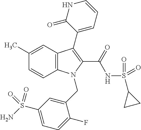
C12=C(C=C(C)C=C1)C(C1=CC=CNC1=O)=C(C(=O)NS(C1CC1)(=O)=O)N2CC1=CC(S(N)(=O)=O)=CC=C1F
